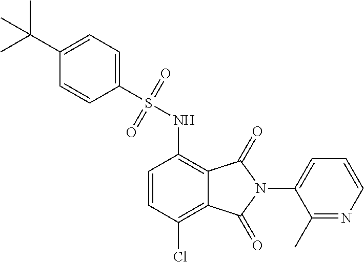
C1=CC(Cl)=C2C(=C1NS(C1=CC=C(C(C)(C)C)C=C1)(=O)=O)C(=O)N(C1=CC=CN=C1C)C2=O
